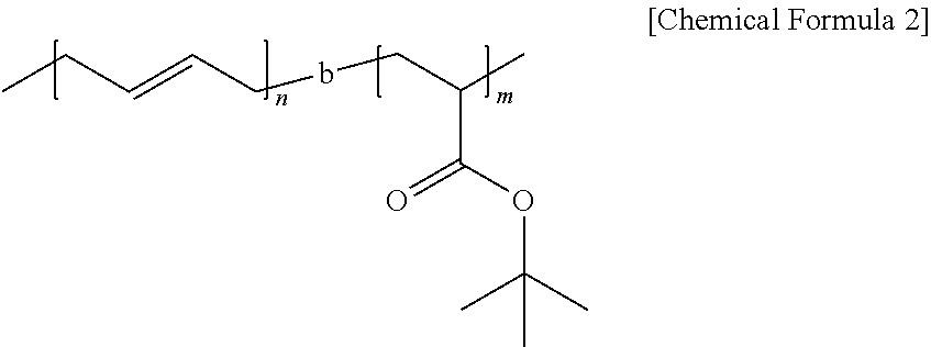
CCC=CCbCC(C)C(OC(C)(C)C)=O
